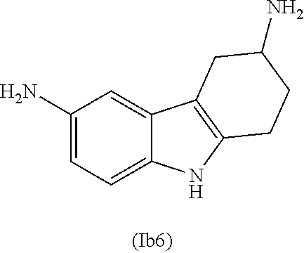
NC1=CC=C2C(=C1)C1=C(N2)CCC(N)C1
